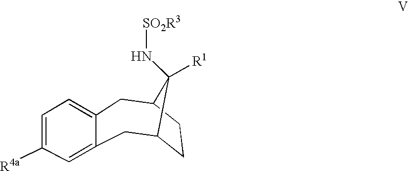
C1C2CC3=CC([R4a])=CC=C3CC(C1)C2([R1])N[SO2R3]
